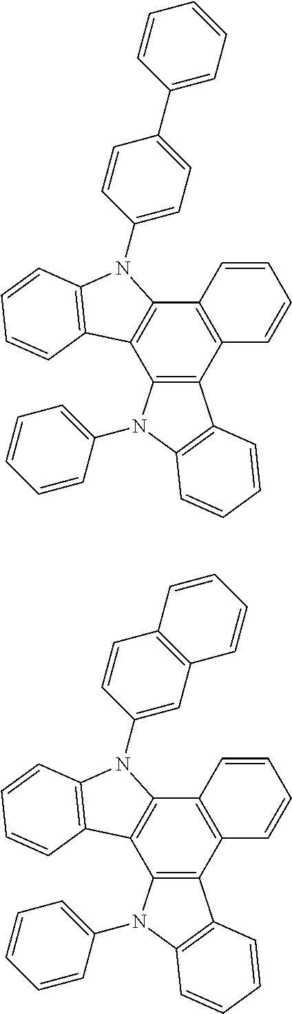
C12=C(C3=C(C4=C1C1=C(N4C4=CC=C(C5=CC=CC=C5)C=C4)C=CC=C1)C=CC=C3)C1=C(N2C2=CC=CC=C2)C=CC=C1.C12=C(C3=C(C4=C1C1=C(N4C4=CC5=C(C=C4)C=CC=C5)C=CC=C1)C=CC=C3)C1=C(N2C2=CC=CC=C2)C=CC=C1
